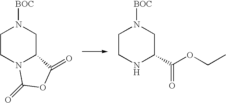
C1CN2C(CN1[BOC])C(=O)OC2=O.C1CNC(C(=O)OCC)CN1[BOC]
